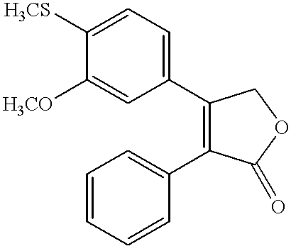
C1=C([H3CO])C([H3CS])=CC=C1C1=C(C2=CC=CC=C2)C(=O)OC1
